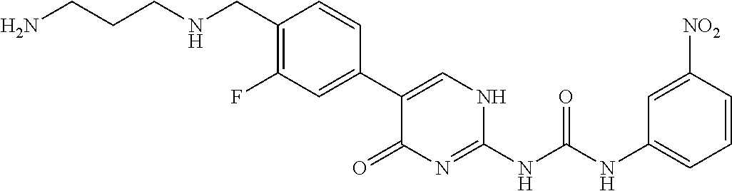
NCCCNCC1=C(F)C=C(C2=CNC(NC(NC3=CC=CC([NO2])=C3)=O)=NC2=O)C=C1
